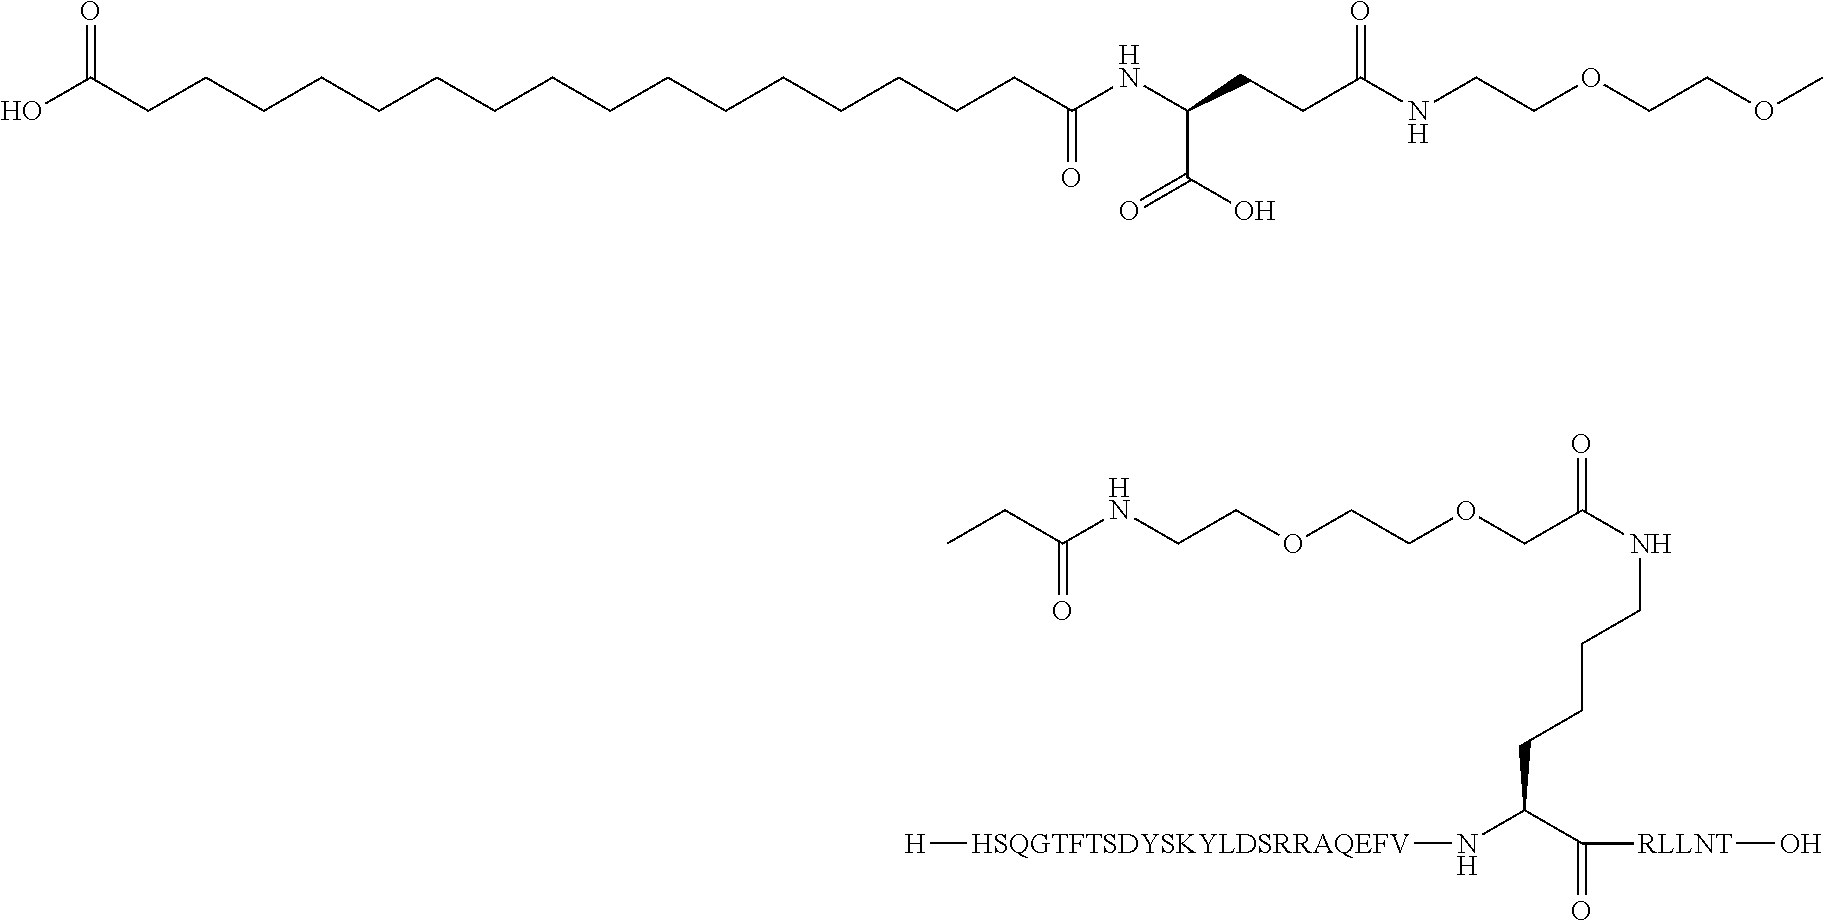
OC(CCCCCCCCCCCCCCCCC(NC(CCC(NCCOCCOC)=O)C(O)=O)=O)=O.C(C(NCCOCCOCC(NCCCCC(C([RLLNT]O)=O)N[HSQGTFTSDYSKYLDSRRAQEFV][H])=O)=O)C
